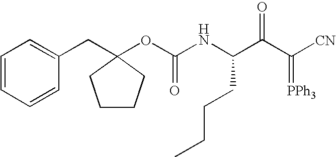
C1=CC=CC(CC2(OC(NC(C(C([CN])=[PPh3])=O)CCCC)=O)CCCC2)=C1
